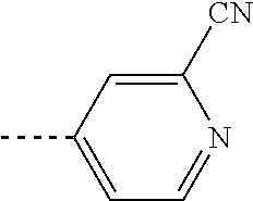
CC1=CC=NC([CN])=C1
